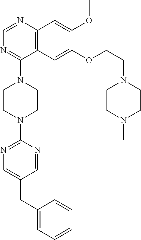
C12=C(N=CN=C1N1CCN(C3=NC=C(CC4=CC=CC=C4)C=N3)CC1)C=C(OC)C(OCCN1CCN(C)CC1)=C2
